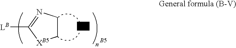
C1CN=C([LB])[XB5]1.[ZB5].[B5]
